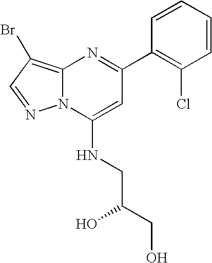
C1(C2=NC3=C(Br)C=NN3C(NCC(CO)O)=C2)=C(Cl)C=CC=C1
